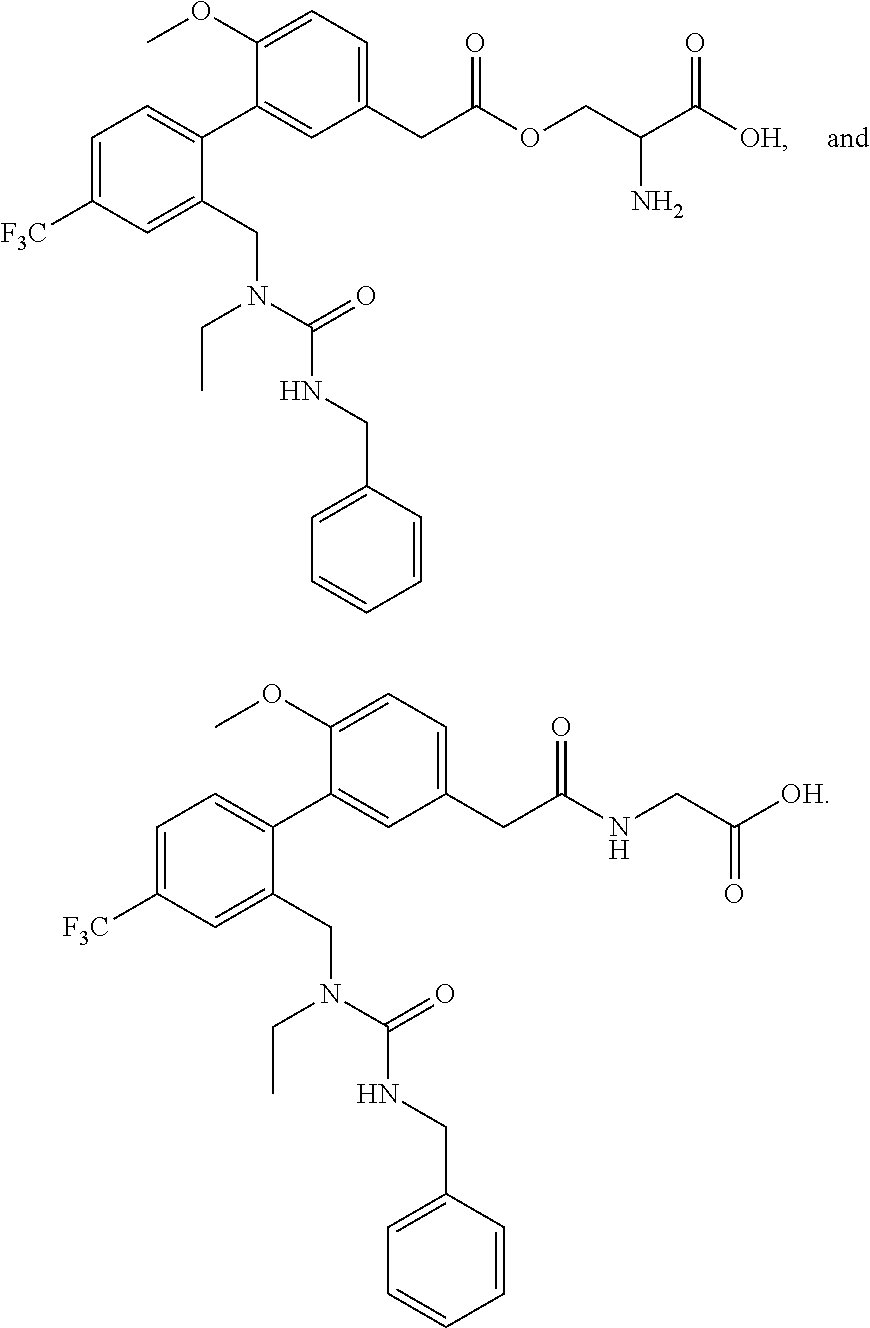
C1=C([F3C])C=C(CN(C(=O)NCC2=CC=CC=C2)CC)C(C2=CC(CC(OCC(C([OH])=O)N)=O)=CC=C2OC)=C1.C1=C([F3C])C=C(CN(C(=O)NCC2=CC=CC=C2)CC)C(C2=CC(CC(NCC([OH])=O)=O)=CC=C2OC)=C1
